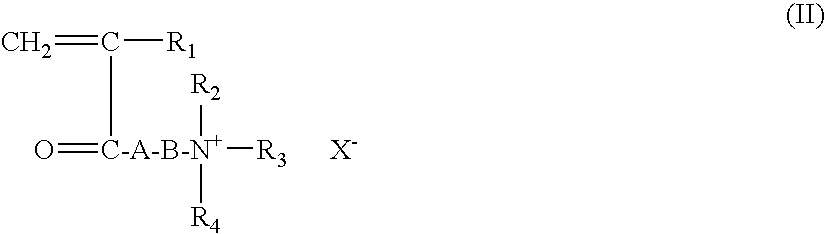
C=C([R1])[C-A-B-N+](=O)([R2])([R4])[R3].[X-]
